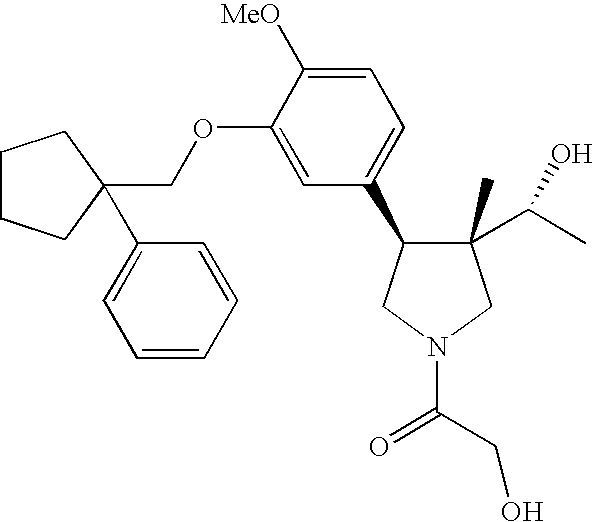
C1(C)(C(C)O)C(C2=CC=C([MeO])C(OCC3(C4=CC=CC=C4)CCCC3)=C2)CN(C(=O)CO)C1
